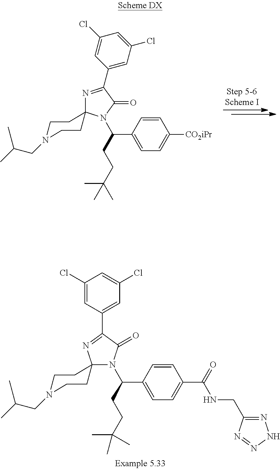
C1=C(Cl)C=C(C2=NC3(N(C(CCC(C)(C)C)C4=CC=C([CO2iPr])C=C4)C2=O)CCN(CC(C)C)CC3)C=C1Cl.C(C1=CC=C(C(=O)NCC2=NNN=N2)C=C1)(N1C2(CCN(CC(C)C)CC2)N=C(C2=CC(Cl)=CC(Cl)=C2)C1=O)CCC(C)(C)C
